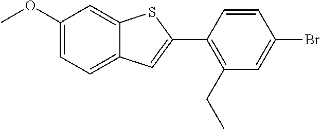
C1(OC)=CC=C2C(=C1)SC(C1=C(CC)C=C(Br)C=C1)=C2
